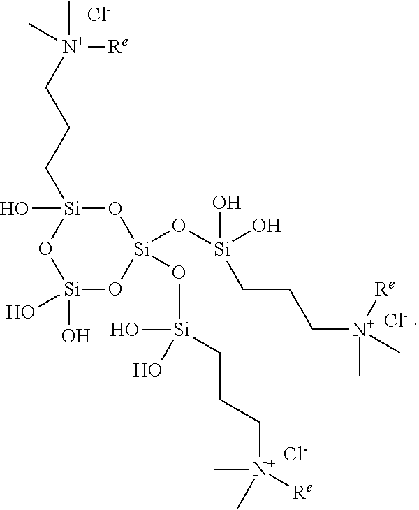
[Si]1(O[Si](CCC[N+](C)(C)[Re])(O)O)(O[Si](O)(O)CCC[N+]([Re])(C)C)O[Si](O)(CCC[N+](C)(C)[Re])O[Si](O)(O)O1.[Cl-].[Cl-].[Cl-]
